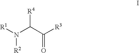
[R1]N(C(C([R3])=O)[R4])[R2]
